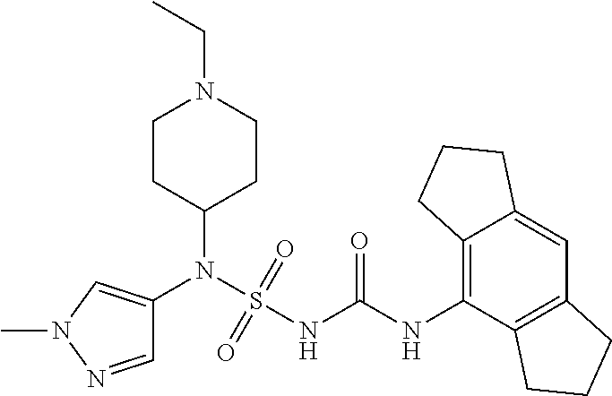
C1(N(S(NC(NC2=C3C(=CC4=C2CCC4)CCC3)=O)(=O)=O)C2=CN(C)N=C2)CCN(CC)CC1
